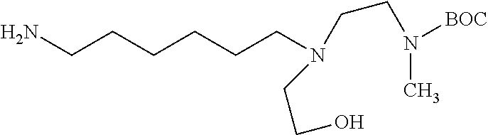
NCCCCCCN(CCO)CCN(C)[BOC]
